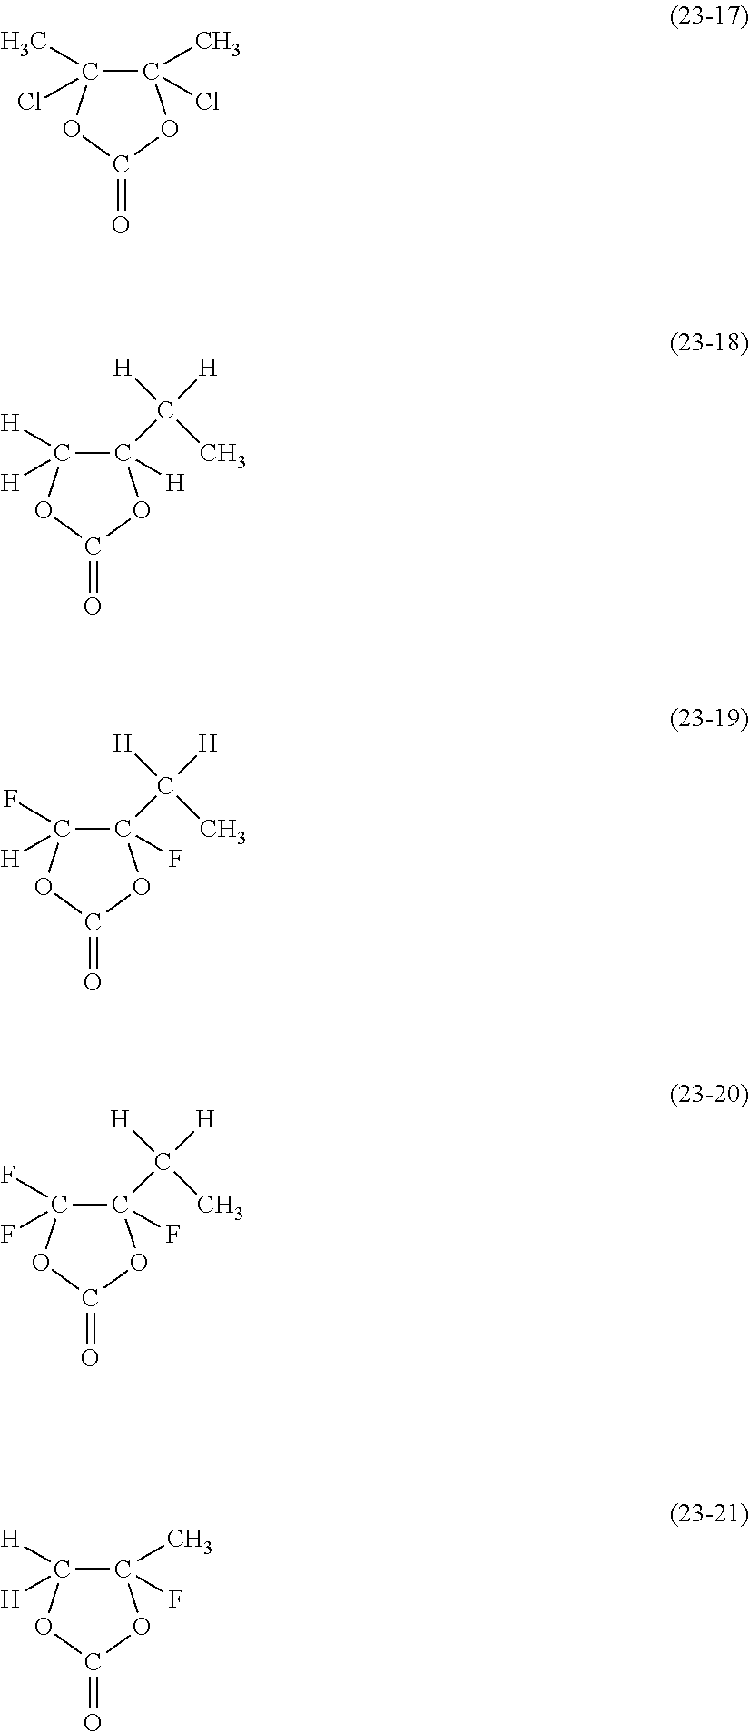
C1(C)(Cl)C(C)(Cl)OC(=O)O1.C1([H])(C([H])([H])C)C([H])([H])OC(=O)O1.C1(F)(C([H])([H])C)C(F)([H])OC(=O)O1.C1(F)(C([H])([H])C)C(F)(F)OC(=O)O1.C1(F)(C)C([H])([H])OC(=O)O1
